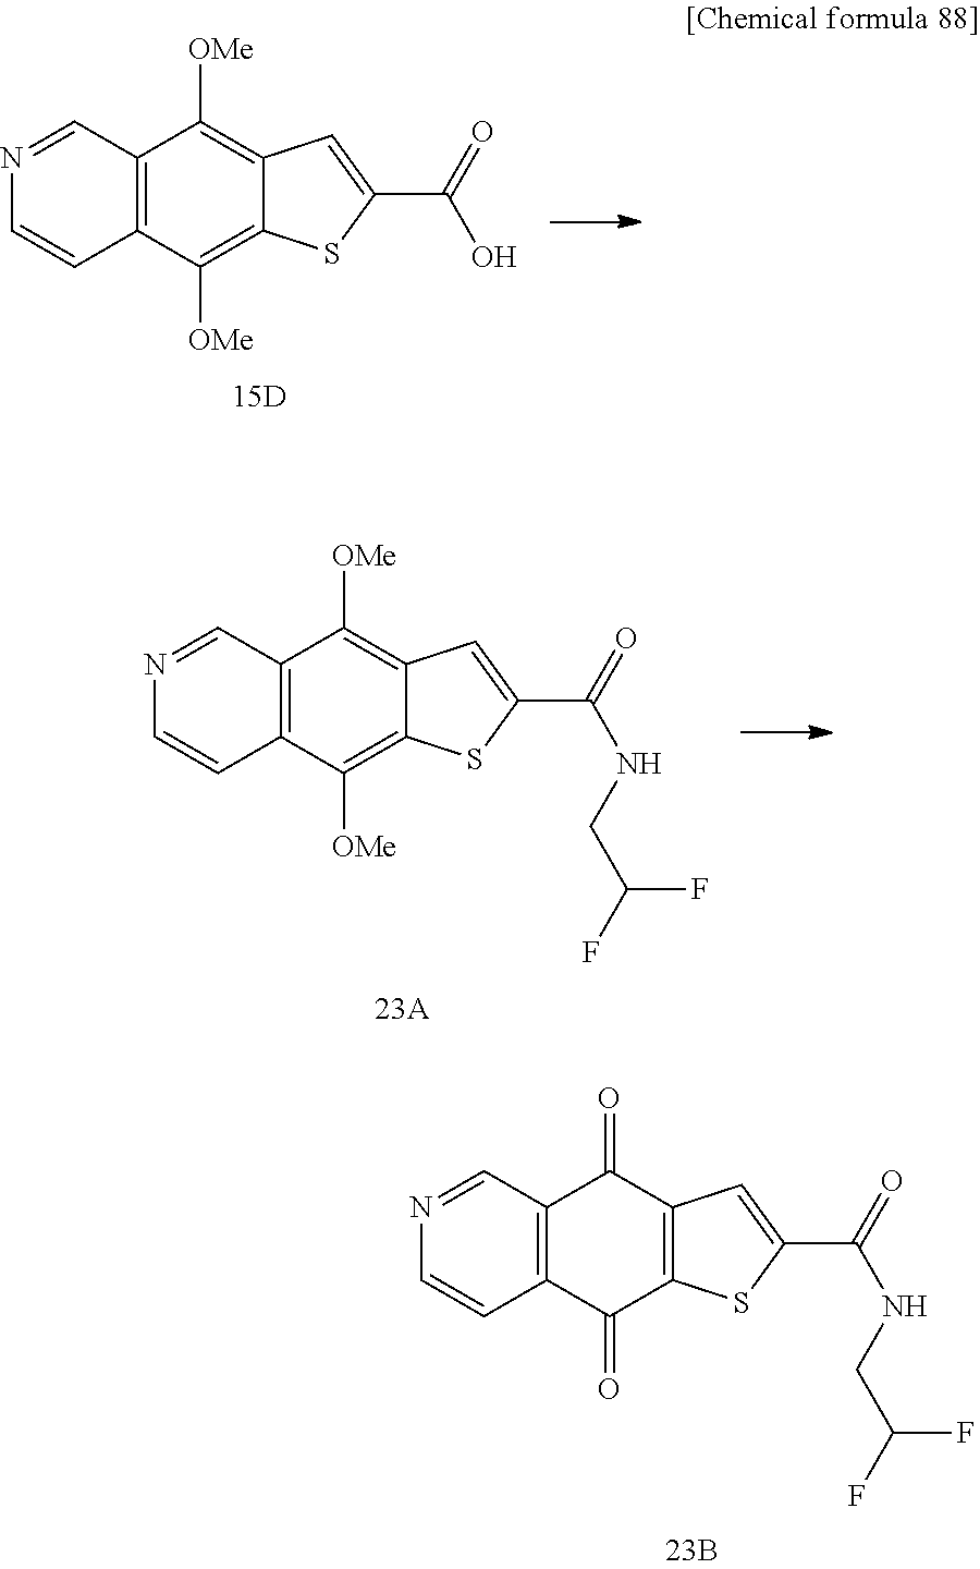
N1=CC2=C(C=C1)C(=O)C1=C(C2=O)C=C(C(=O)NCC(F)F)S1.N1=CC2=C(C=C1)C([OMe])=C1C(=C2[OMe])C=C(C(=O)O)S1.N1=CC2=C(C=C1)C([OMe])=C1C(=C2[OMe])C=C(C(=O)NCC(F)F)S1
